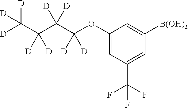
C1(OC(C(C([D])([D])C([D])([D])[D])([D])[D])([D])[D])=CC(C(F)(F)F)=CC([B(OH)2])=C1
